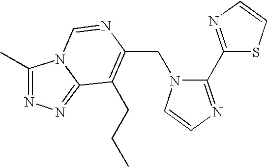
C(N1C(C2=NC=CS2)=NC=C1)C1=C(CCC)C2=NN=C(C)N2C=N1
